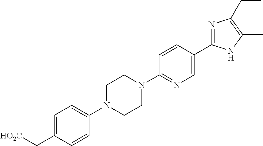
C1=C(C[HO2C])C=CC(N2CCN(C3=NC=C(C4=NC(CC)=C(C)N4)C=C3)CC2)=C1
